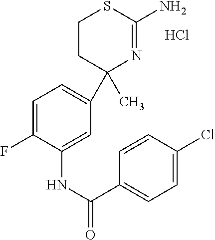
C1CC(C2=CC=C(F)C(NC(=O)C3=CC=C(Cl)C=C3)=C2)(C)N=C(N)S1.Cl
